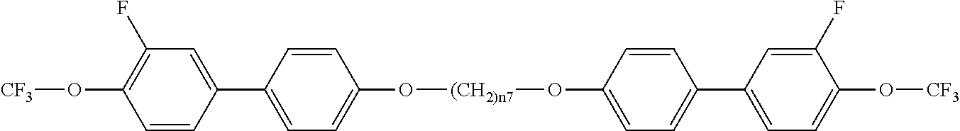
C1=CC(C2=CC(F)=C(O[CF3])C=C2)=CC=C1O[(CH2)n7]OC1=CC=C(C2=CC=C(O[CF3])C(F)=C2)C=C1
